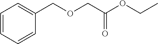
C1=CC=CC(COCC(OCC)=O)=C1
